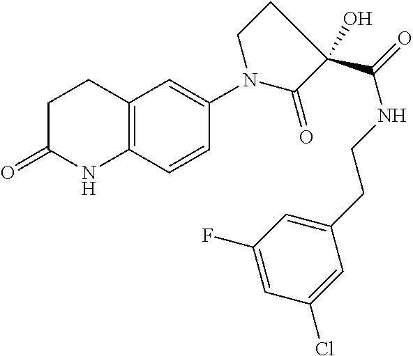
C1C(=O)NC2=C(C=C(N3CCC(C(NCCC4=CC(F)=CC(Cl)=C4)=O)(O)C3=O)C=C2)C1
